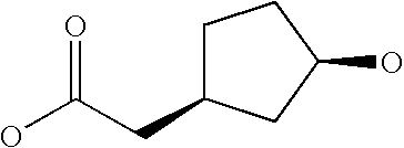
OC(CC1CCC(O)C1)=O
